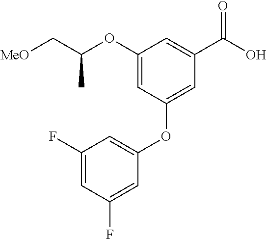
C(C(OC1=CC(OC2=CC(F)=CC(F)=C2)=CC(C(O)=O)=C1)C)[MeO]
